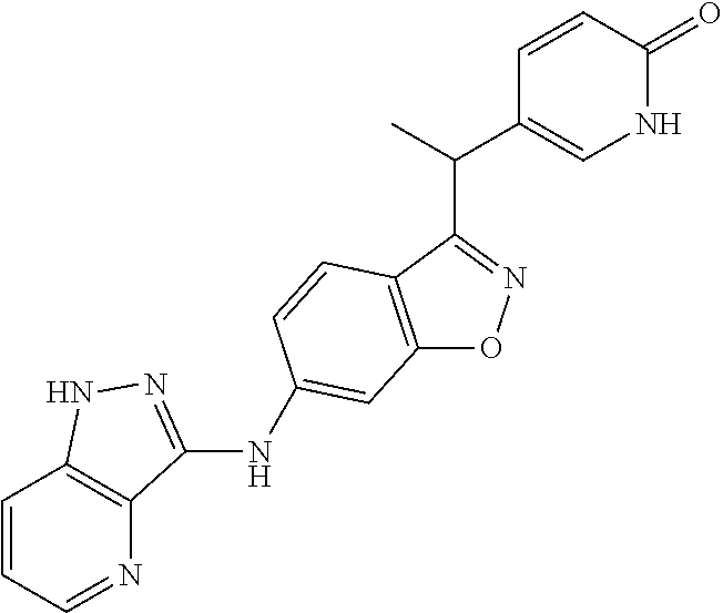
C12=C(C(C(C3=CNC(=O)C=C3)C)=NO1)C=CC(NC1=NNC3=C1N=CC=C3)=C2
